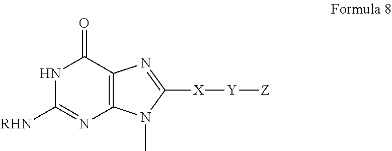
C1(=O)NC([RHN])=NC2=C1N=C([X][Y][Z])N2C
